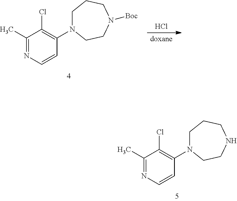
C1=CN=C(C)C(Cl)=C1N1CCCN([Boc])CC1.[doxane].Cl.C1=CN=C(C)C(Cl)=C1N1CCCNCC1
